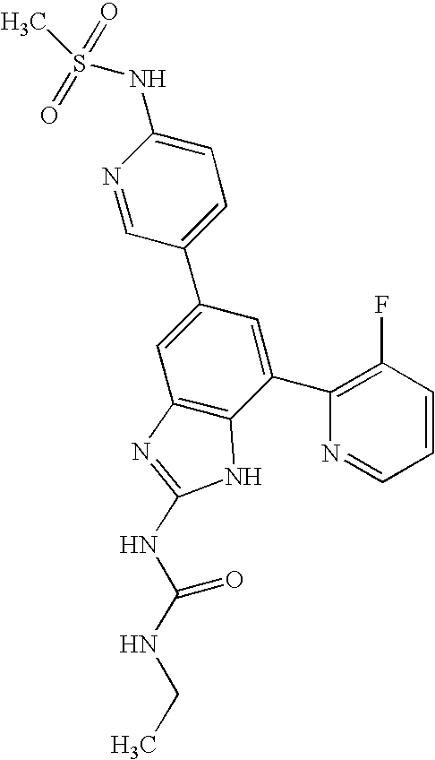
N1=CC(C2=CC3=C(C(C4=C(F)C=CC=N4)=C2)NC(NC(NCC)=O)=N3)=CC=C1NS(C)(=O)=O
